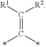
C(=C(C)C)([R1])[R2]
